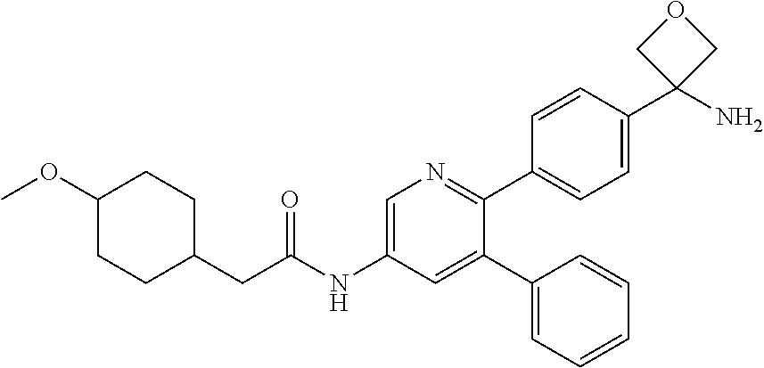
C1(OC)CCC(CC(NC2=CN=C(C3=CC=C(C4(N)COC4)C=C3)C(C3=CC=CC=C3)=C2)=O)CC1
